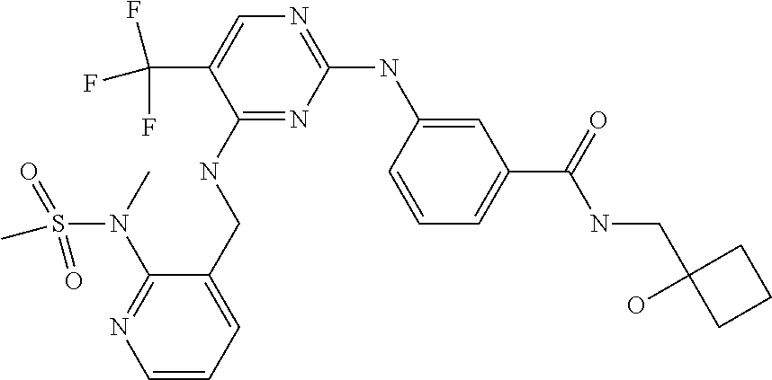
C1=CC(NC2=NC=C(C(F)(F)F)C(NCC3=CC=CN=C3N(C)S(=O)(=O)C)=N2)=CC(C(=O)NCC2(O)CCC2)=C1
